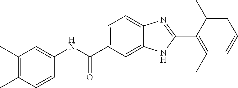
C1(NC(C2=CC=C3C(=C2)NC(C2=C(C)C=CC=C2C)=N3)=O)=CC(C)=C(C)C=C1
